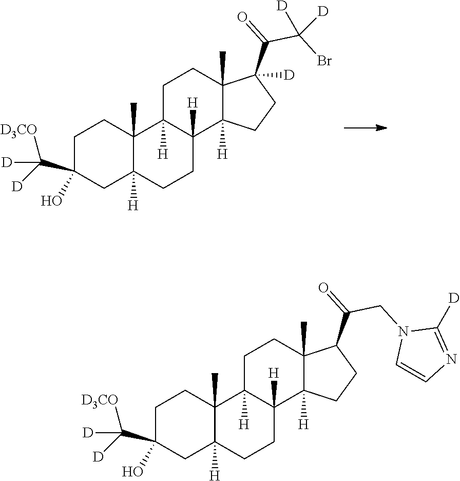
C1C(C([D3CO])([D])[D])(O)CC2([H])C(C)(C1)C1([H])C([H])(CC2)C2([H])C(C)(CC1)C(C(=O)C(Br)([D])[D])([D])CC2.C1C(C([D3CO])([D])[D])(O)CC2([H])C(C)(C1)C1([H])C([H])(CC2)C2([H])C(C)(CC1)C(C(=O)CN1C=CN=C1[D])CC2
